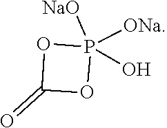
C1(=O)OP(O)([ONa])([NaO])O1
